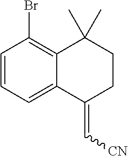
C1=CC=C2C(=C1Br)C(C)(C)CCC2=C[CN]
